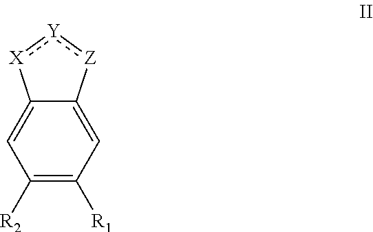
[Z]1:[Y]:[X]C2=CC([R2])=C([R1])C=C12
